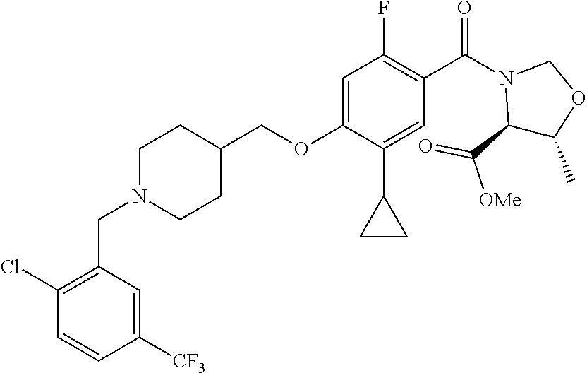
C(OC1=CC(F)=C(C(N2C(C(=O)[OMe])C(C)OC2)=O)C=C1C1CC1)C1CCN(CC2=C(Cl)C=CC([CF3])=C2)CC1
